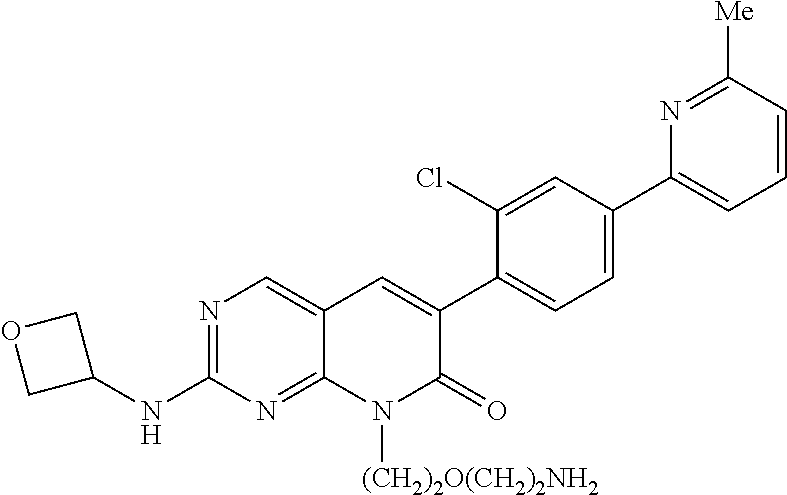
N1=C(NC2COC2)N=C2C(=C1)C=C(C1=CC=C(C3=CC=CC([Me])=N3)C=C1Cl)C(=O)N2[(CH2)2O(CH2)2NH2]
